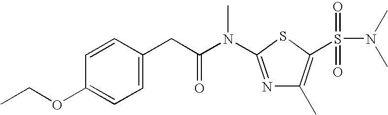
CCOC1=CC=C(CC(N(C)C2=NC(C)=C(S(=O)(=O)N(C)C)S2)=O)C=C1
